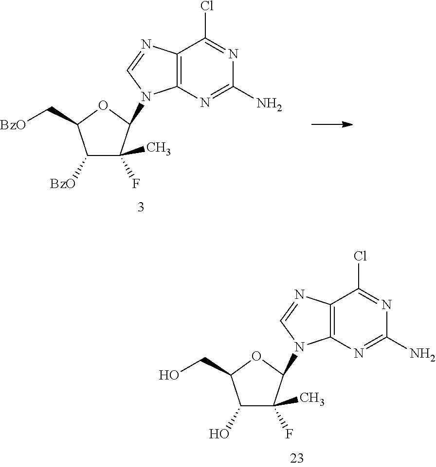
C1([BzO])C(F)(C)C(N2C3=C(C(Cl)=NC(N)=N3)N=C2)OC1C[BzO].C1(O)C(F)(C)C(N2C3=C(C(Cl)=NC(N)=N3)N=C2)OC1CO
